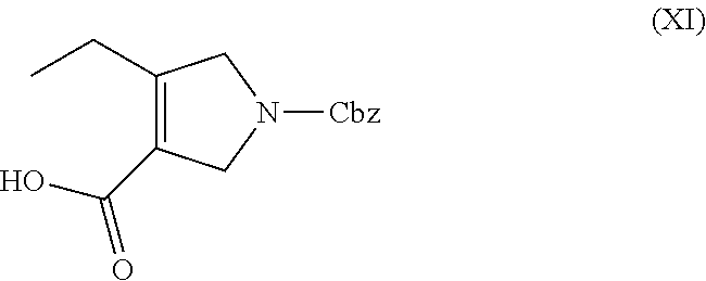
C1(CC)=C(C(O)=O)CN([Cbz])C1
